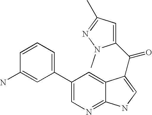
C1(C2=CC=CC(N)=C2)=CN=C2C(=C1)C(C(=O)C1=CC(C)=NN1C)=CN2
